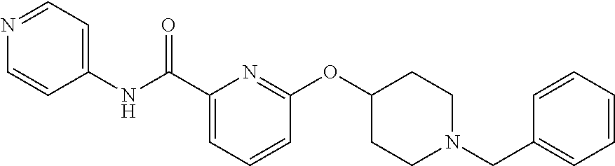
C1(C(NC2=CC=NC=C2)=O)=CC=CC(OC2CCN(CC3=CC=CC=C3)CC2)=N1
